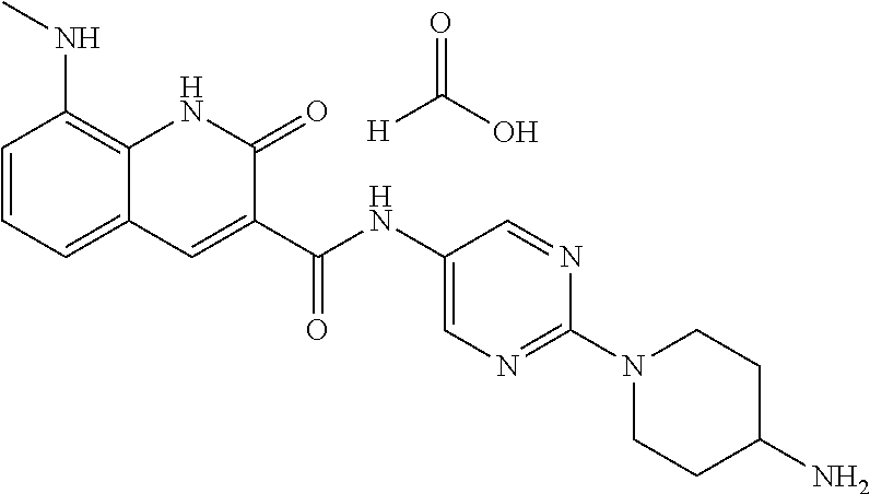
C(=O)(NC1=CN=C(N2CCC(N)CC2)N=C1)C1=CC2=CC=CC(NC)=C2NC1=O.[H]C(O)=O
